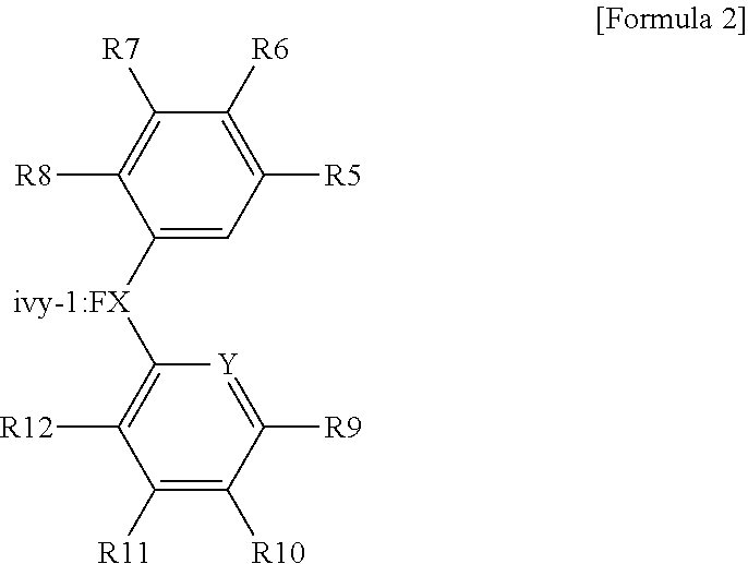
C1([R5])=C([R6])C([R7])=C([R8])C([ivy-1:FX]C2=C([R12])C([R11])=C([R10])C([R9])=[Y]2)=C1
